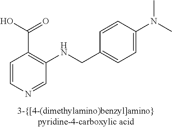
C1=CN=CC(NCC2=CC=C(N(C)C)C=C2)=C1C(O)=O
